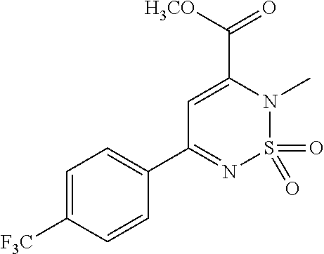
C1=C([F3C])C=CC(C2=NS(=O)(=O)N(C)C(C([H3CO])=O)=C2)=C1
